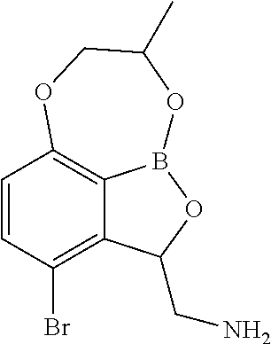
C1=CC(Br)=C2C3=C1OCC(C)OB3OC2CN
